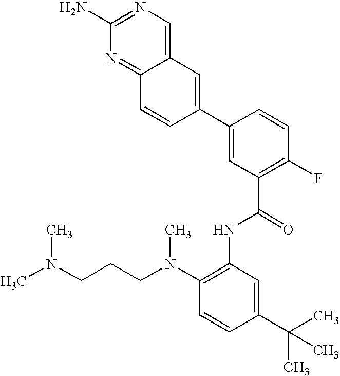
C12=CN=C(N)N=C1C=CC(C1=CC(C(NC3=C(N(CCCN(C)C)C)C=CC(C(C)(C)C)=C3)=O)=C(F)C=C1)=C2
